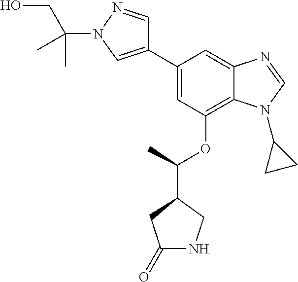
C1(C2=CN(C(CO)(C)C)N=C2)=CC(OC(C2CC(=O)NC2)C)=C2C(=C1)N=CN2C1CC1
